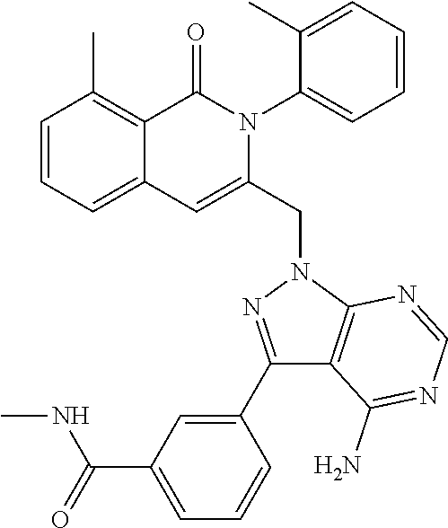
C1=CC=C2C(=C1C)C(=O)N(C1=CC=CC=C1C)C(CN1C3=C(C(C4=CC(C(NC)=O)=CC=C4)=N1)C(N)=NC=N3)=C2
